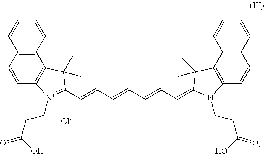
C12=C(C=CC3=C1C(C)(C)C(C=CC=CC=CC=C1C(C)(C)C4=C(C=CC5=C4C=CC=C5)N1CCC(O)=O)=[N+]3CCC(O)=O)C=CC=C2.[Cl-]
